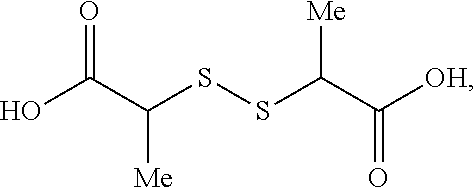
O=C(C(SSC(C([OH])=O)[Me])[Me])O
